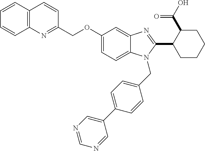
C1(COC2=CC=C3N(CC4=CC=C(C5=CN=CN=C5)C=C4)C(C4CCCCC4C(O)=O)=NC3=C2)=NC2=C(C=C1)C=CC=C2
